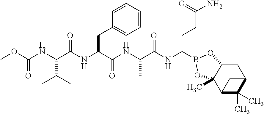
C(NC(C(NC(C(NC(C(NC(B1OC2CC3C(C)(C)C(C3)C2(C)O1)CCC(N)=O)=O)C)=O)CC1=CC=CC=C1)=O)C(C)C)(=O)OC
